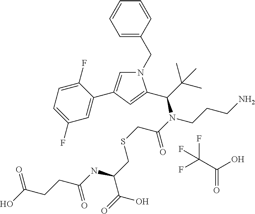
C1=C(CN2C=C(C3=CC(F)=CC=C3F)C=C2C(C(C)(C)C)N(C(CSCC(NC(=O)CCC(O)=O)C(O)=O)=O)CCCN)C=CC=C1.C(=O)(O)C(F)(F)F
